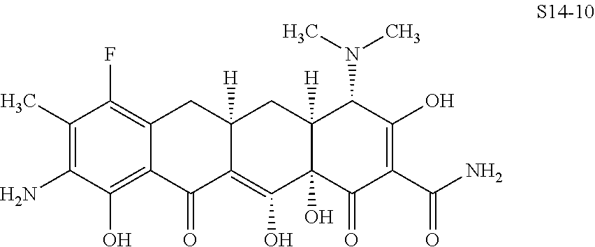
C1(C)=C(N)C(O)=C2C(=C1F)CC1([H])C(=C(O)C3(O)C([H])(C1)C(N(C)C)C(O)=C(C(N)=O)C3=O)C2=O
